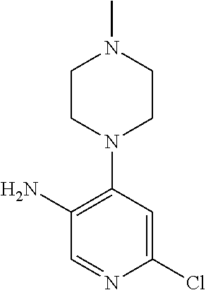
C1CN(C2=C(N)C=NC(Cl)=C2)CCN1C
